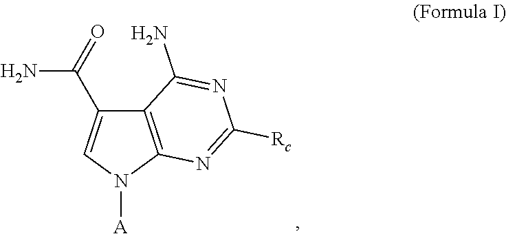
C12=C(N([A])C=C1C(N)=O)N=C([Rc])N=C2N
